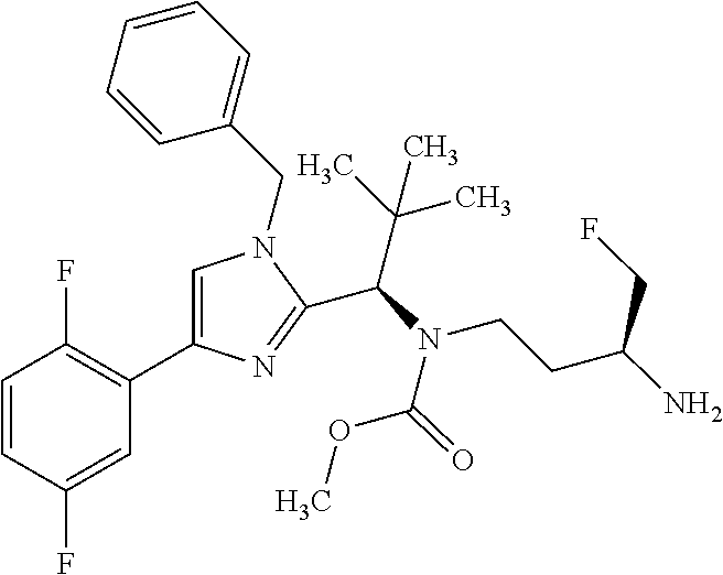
C1=C(C2=C(F)C=CC(F)=C2)N=C(C(N(CCC(N)CF)C(OC)=O)C(C)(C)C)N1CC1=CC=CC=C1
